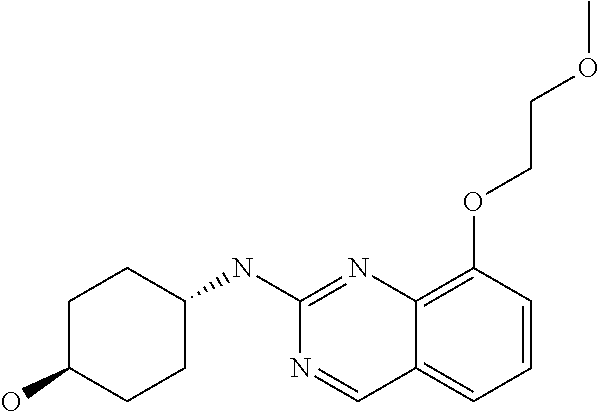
C1C(O)CCC(NC2=NC3=C(OCCOC)C=CC=C3C=N2)C1
